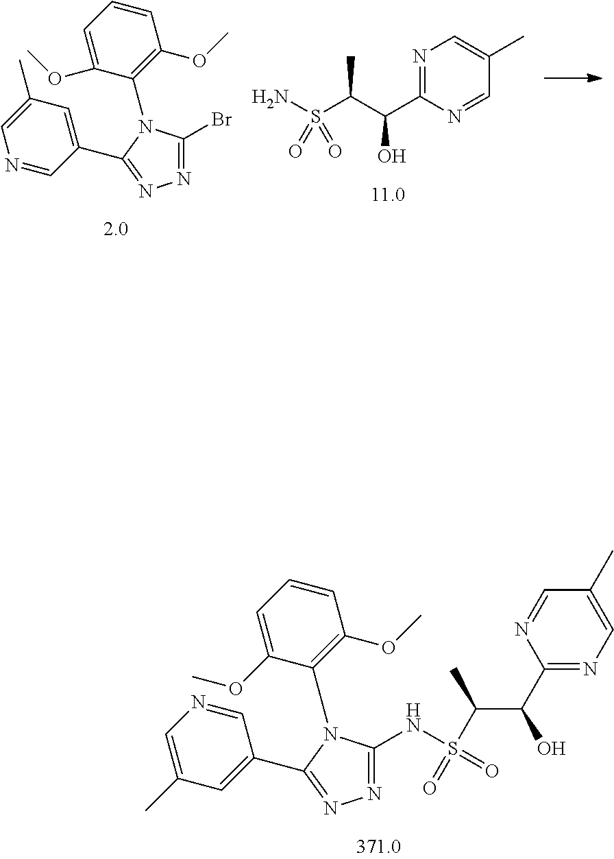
C1=C(OC)C(N2C(Br)=NN=C2C2=CC(C)=CN=C2)=C(OC)C=C1.N1=C(C(C(S(N)(=O)=O)C)O)N=CC(C)=C1.C1=C(OC)C(N2C(NS(=O)(C(C)C(C3=NC=C(C)C=N3)O)=O)=NN=C2C2=CC(C)=CN=C2)=C(OC)C=C1
